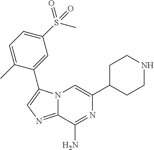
N12C(=NC=C1C1=CC(S(C)(=O)=O)=CC=C1C)C(N)=NC(C1CCNCC1)=C2
